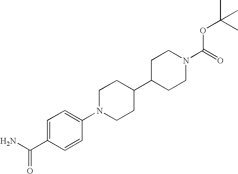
C1=C(C(N)=O)C=CC(N2CCC(C3CCN(C(=O)OC(C)(C)C)CC3)CC2)=C1
